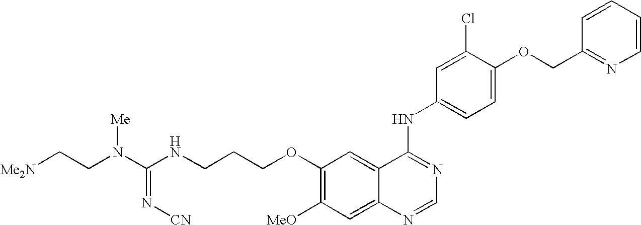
[Me2N]CCN(C(NCCCOC1=C([MeO])C=C2C(=C1)C(NC1=CC=C(OCC3=NC=CC=C3)C(Cl)=C1)=NC=N2)=N[CN])[Me]
